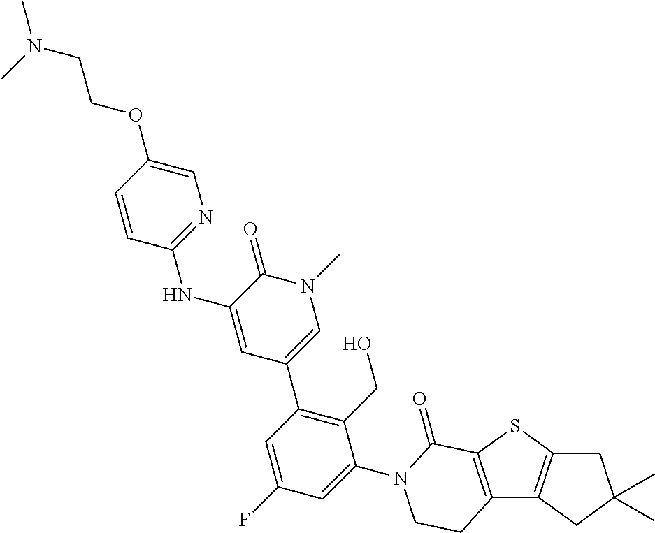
C12=C(SC3=C1CC(C)(C)C3)C(=O)N(C1=CC(F)=CC(C3=CN(C)C(=O)C(NC4=NC=C(OCCN(C)C)C=C4)=C3)=C1CO)CC2
